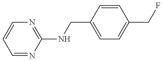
C1=NC(NCC2=CC=C(CF)C=C2)=NC=C1
